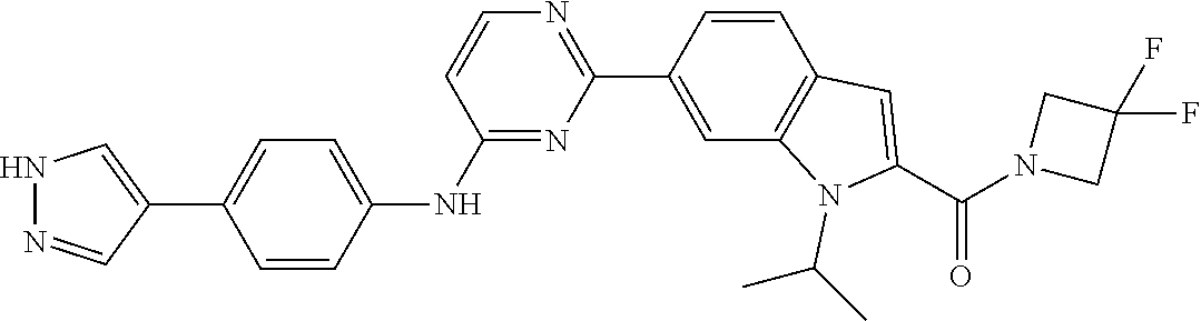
C1(F)(F)CN(C(C2=CC3=C(C=C(C4=NC=CC(NC5=CC=C(C6=CNN=C6)C=C5)=N4)C=C3)N2C(C)C)=O)C1
